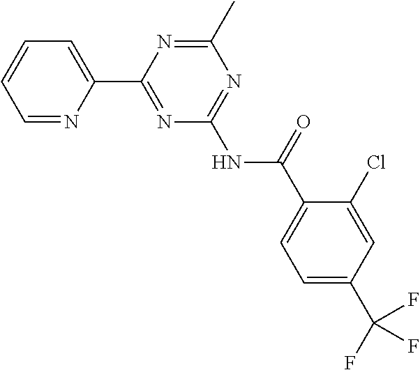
C1=NC(C2=NC(NC(C3=CC=C(C(F)(F)F)C=C3Cl)=O)=NC(C)=N2)=CC=C1
